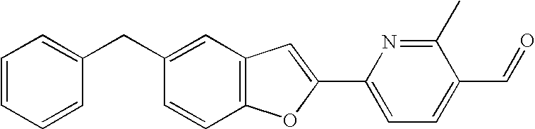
C1=CC=CC(CC2=CC3=C(C=C2)OC(C2=CC=C(C=O)C(C)=N2)=C3)=C1
